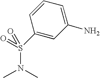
S(N(C)C)(=O)(=O)C1=CC(N)=CC=C1
